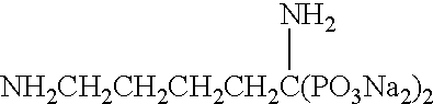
[NH2CH2CH2CH2CH2C(PO3Na2)2]N
